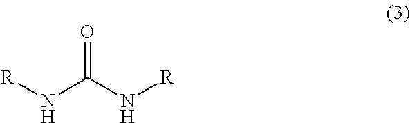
N(C(N[R])=O)[R]
